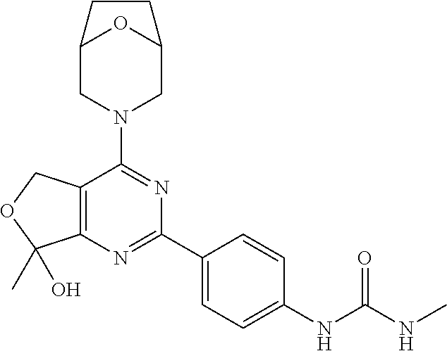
C12=C(N=C(C3=CC=C(NC(NC)=O)C=C3)N=C1N1CC3OC(C1)CC3)C(O)(C)OC2
